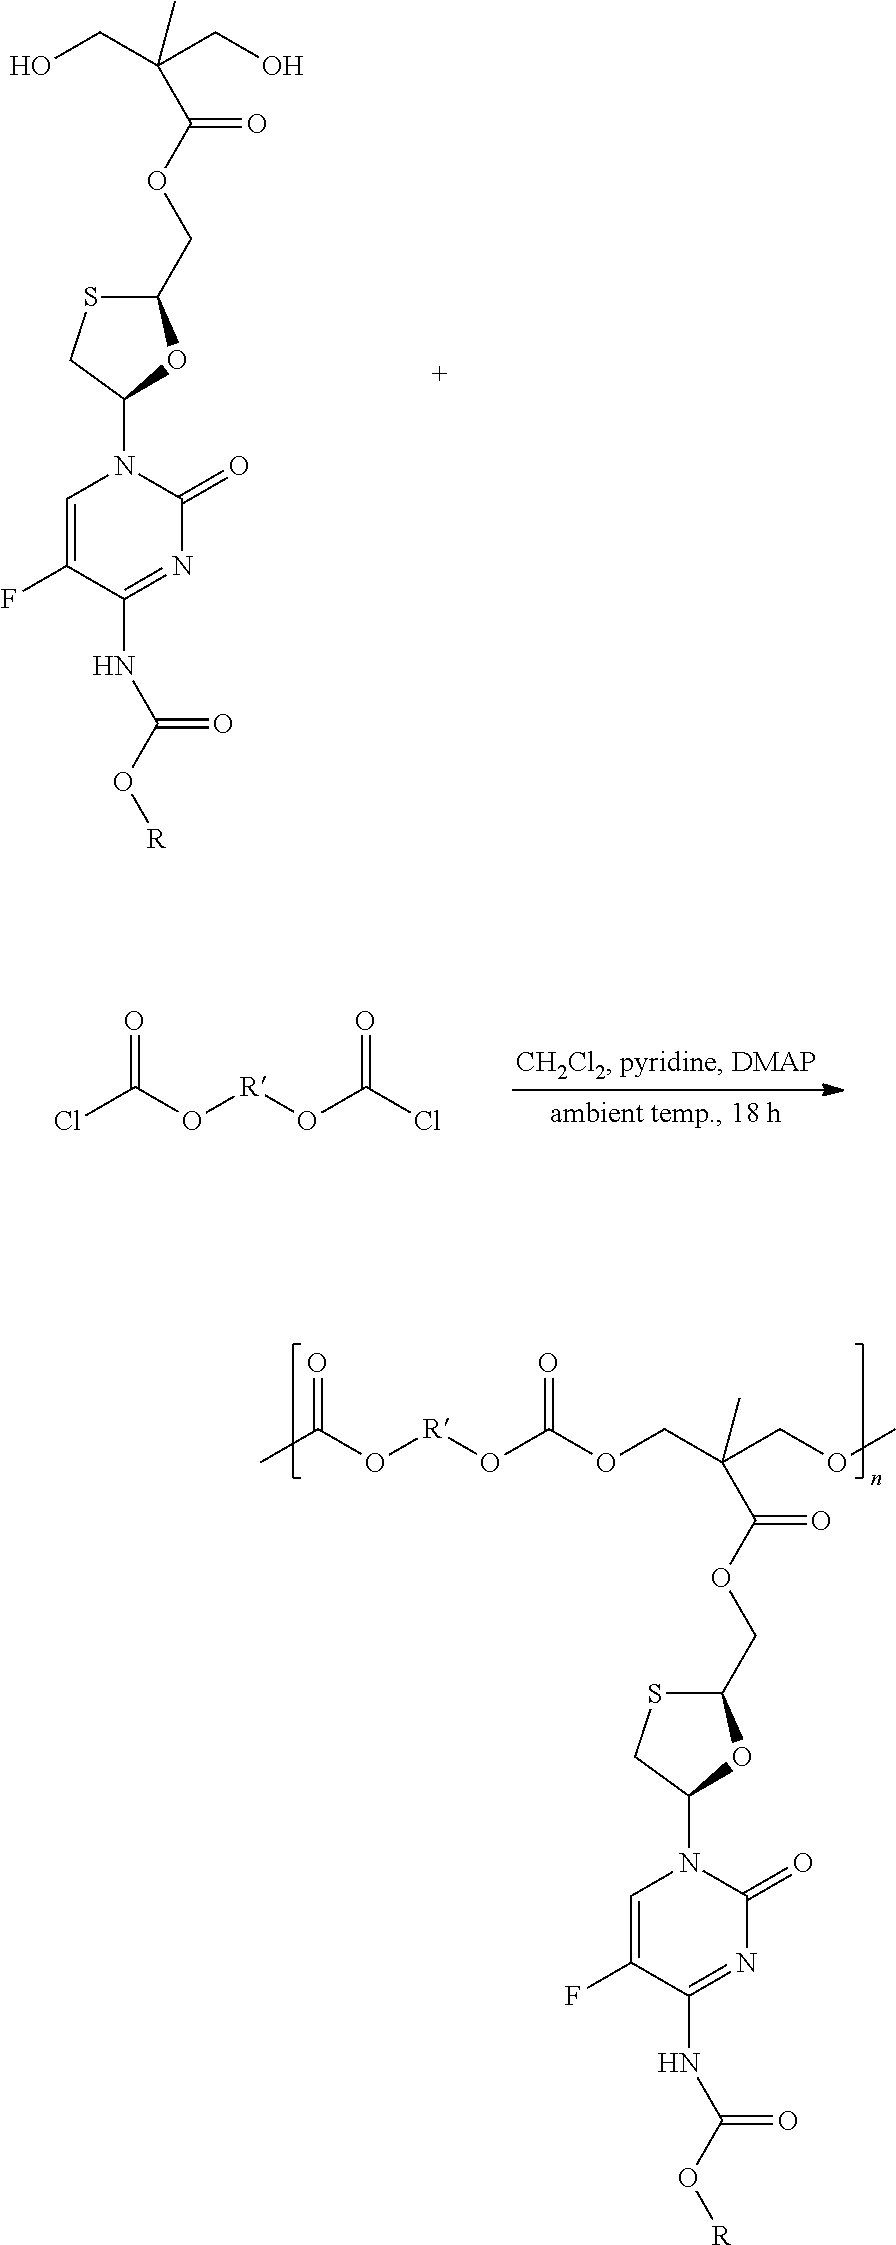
OCC(CO)(C)C(=O)OCC1SCC(N2C=C(F)C(NC(O[R])=O)=NC2=O)O1.ClC(O[R]OC(Cl)=O)=O.O(CC(COC)(C)C(=O)OCC1SCC(N2C=C(F)C(NC(O[R])=O)=NC2=O)O1)C(=O)O[R]OC(C)=O
